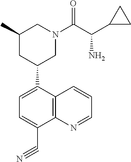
C1=C(C2CN(C(C(C3CC3)N)=O)CC(C)C2)C2=C(C(C#N)=C1)N=CC=C2
